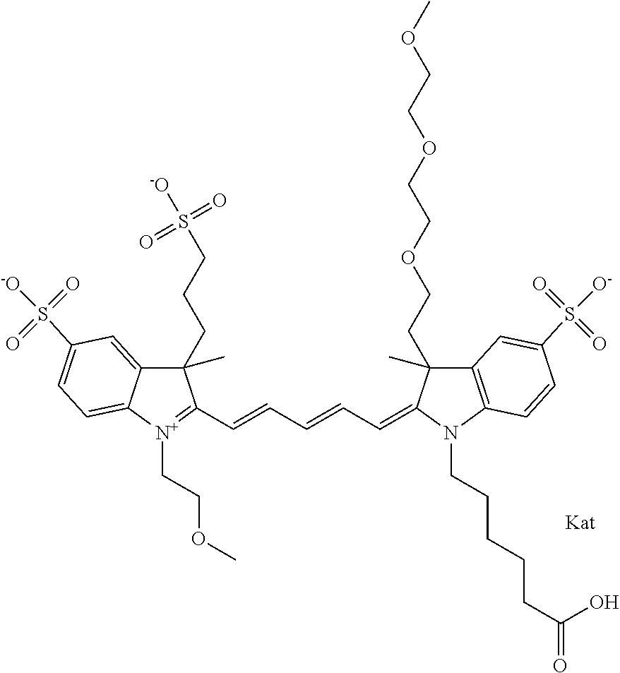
C1(CCCS([-O])(=O)=O)(C)C2=CC(S([-O])(=O)=O)=CC=C2[N+](CCOC)=C1C=CC=CC=C1C(C)(CCOCCOCCOC)C2=C(N1CCCCCC(=O)O)C=CC(S([O-])(=O)=O)=C2
